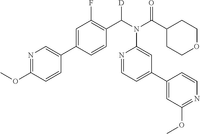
C1=C(C2=CN=C(OC)C=C2)C=CC(C(N(C(C2CCOCC2)=O)C2=CC(C3=CC(OC)=NC=C3)=CC=N2)[D])=C1F
